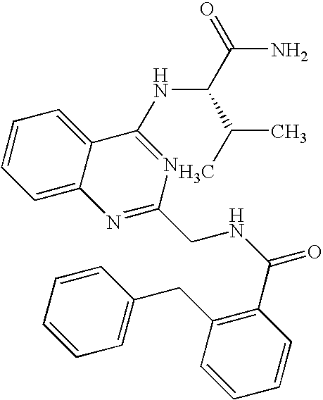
C1=C2C(=CC=C1)C(NC(C(C)C)C(N)=O)=NC(CNC(=O)C1=C(CC3=CC=CC=C3)C=CC=C1)=N2
